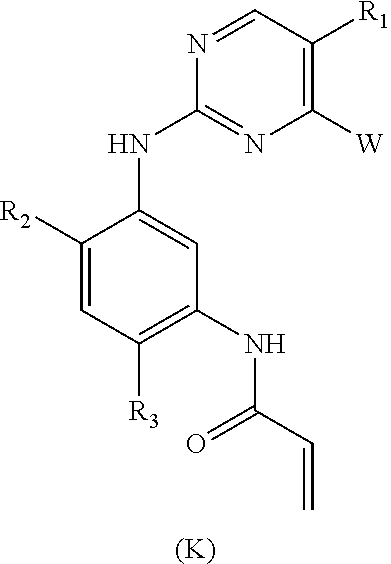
C1([R2])=CC([R3])=C(NC(C=C)=O)C=C1NC1=NC([W])=C([R1])C=N1.[(K)]
